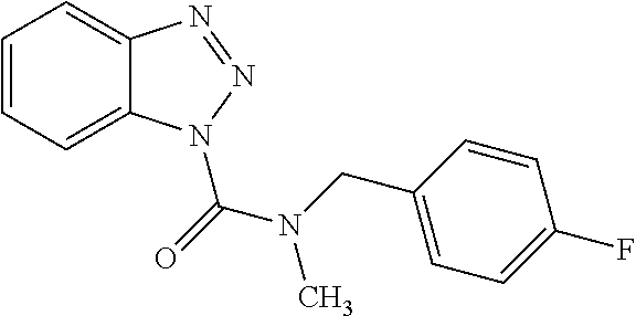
C1=CC=C2C(=C1)N=NN2C(=O)N(CC1=CC=C(F)C=C1)C
